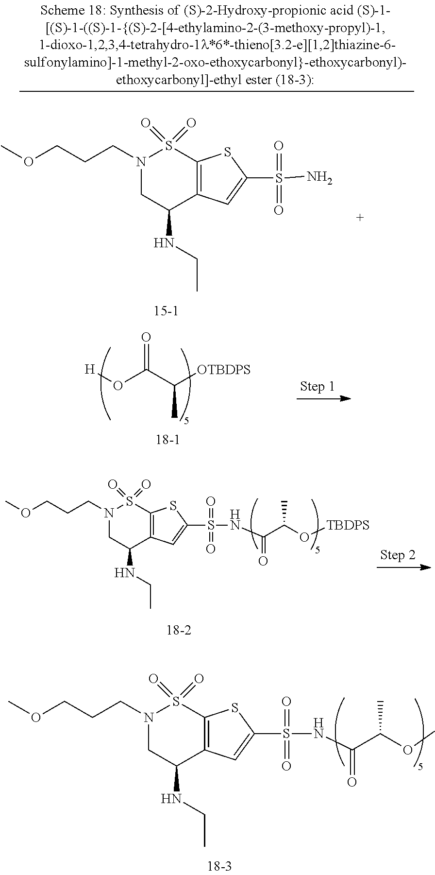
N1(CCCOC)CC(NCC)C2=C(S1(=O)=O)SC(S(NC(C(OC)C)=O)(=O)=O)=C2.N1(CCCOC)CC(NCC)C2=C(S1(=O)=O)SC(S(N)(=O)=O)=C2.[H]OC(C([OTBDPS])C)=O.N1(CCCOC)CC(NCC)C2=C(S1(=O)=O)SC(S(NC(C(O[TBDPS])C)=O)(=O)=O)=C2
